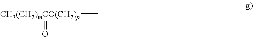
C[CH3(CH2)mCO(CH2)p]=O
